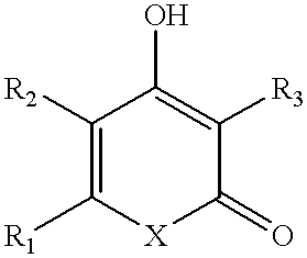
C1([R3])=C(O)C([R2])=C([R1])[X]C1=O
